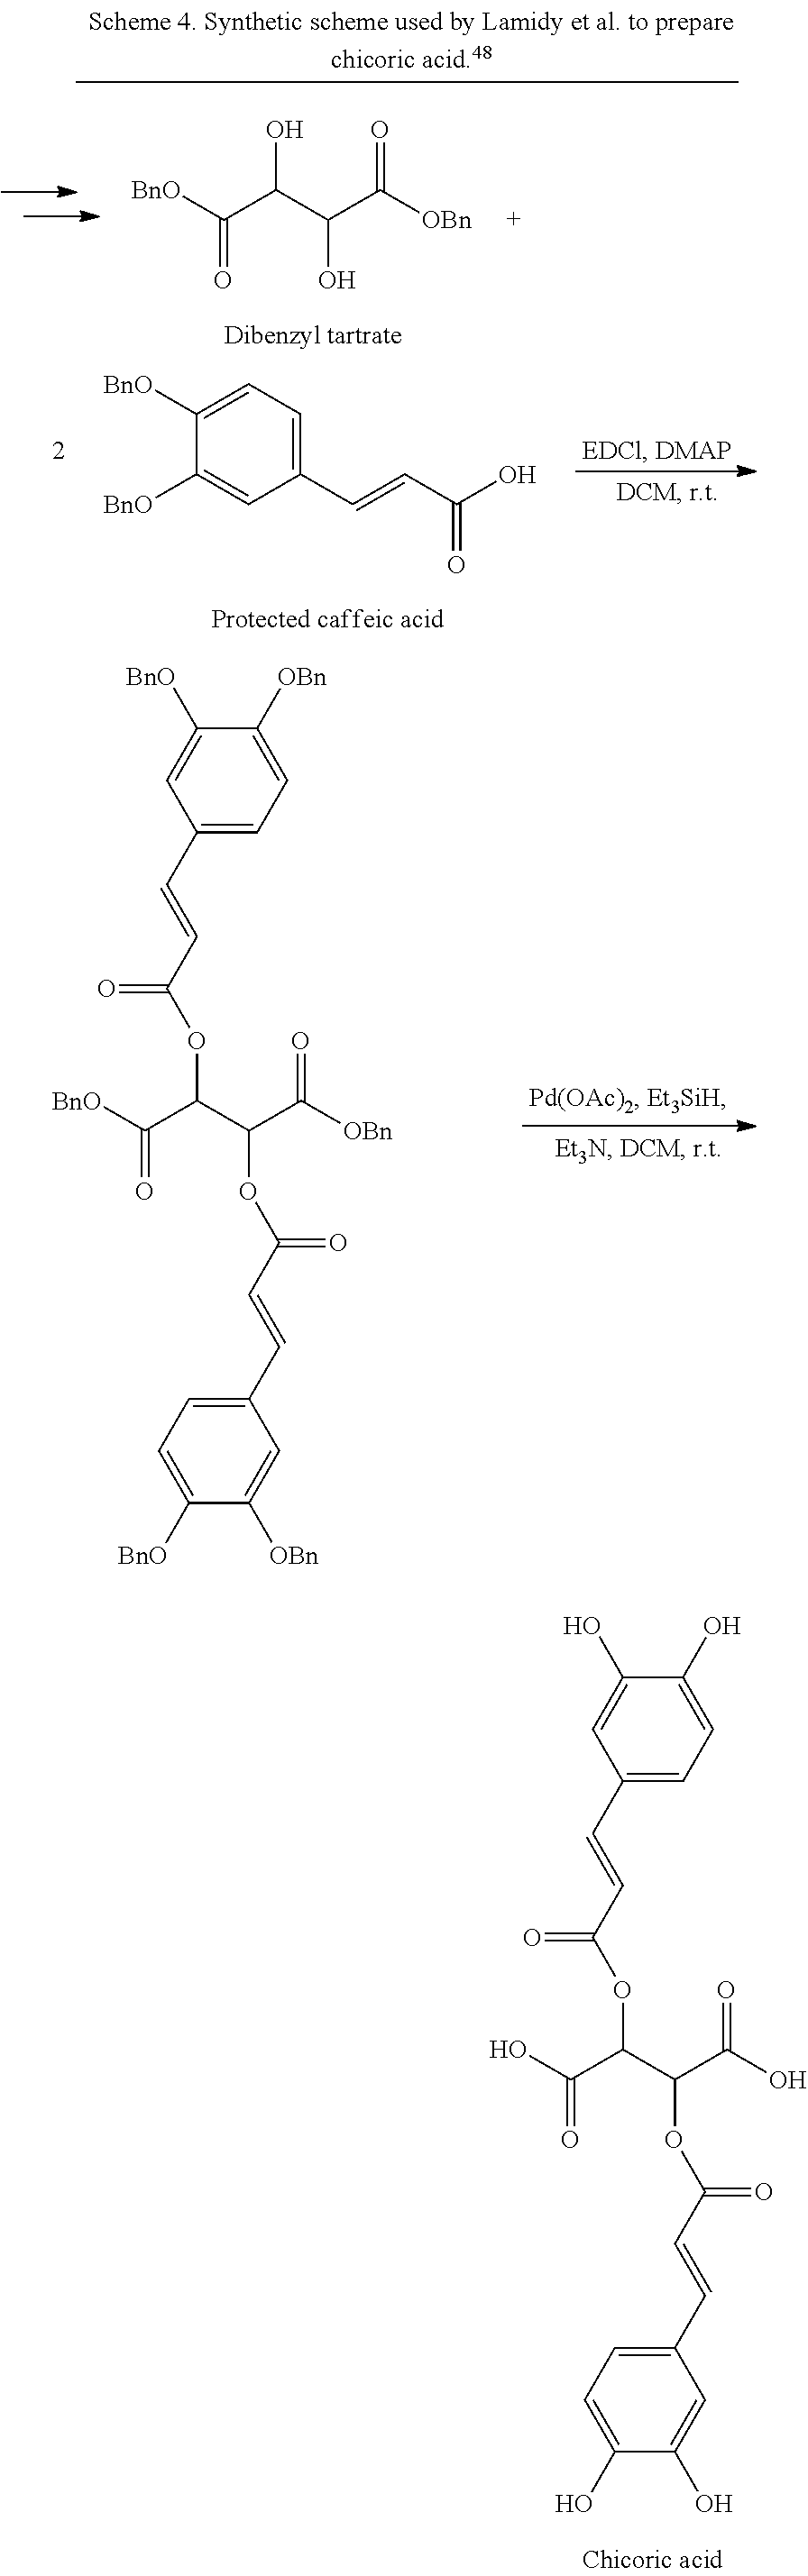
C1(C=CC(O)=O)=CC=C([BnO])C([BnO])=C1.C1(C=CC(=O)OC(C([BnO])=O)C(C([OBn])=O)OC(C=CC2=CC=C([BnO])C([OBn])=C2)=O)=CC=C([OBn])C([BnO])=C1.C1(C=CC(=O)OC(C(O)=O)C(C(O)=O)OC(C=CC2=CC=C(O)C(O)=C2)=O)=CC=C(O)C(O)=C1.[BnO]C(C(C(C([OBn])=O)O)O)=O
